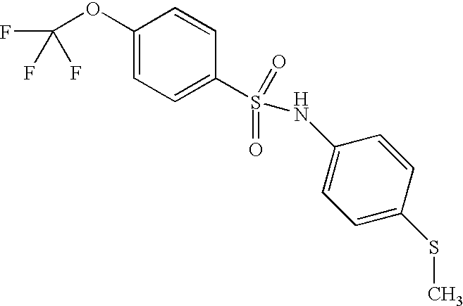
C1(OC(F)(F)F)=CC=C(S(NC2=CC=C(SC)C=C2)(=O)=O)C=C1
